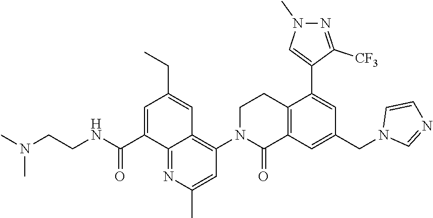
CN(CCNC(C1=CC(CC)=CC2=C(N3C(=O)C4=C(CC3)C(C3=CN(C)N=C3[CF3])=CC(CN3C=NC=C3)=C4)C=C(C)N=C12)=O)C
